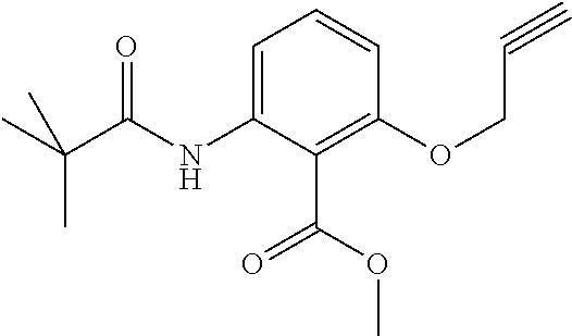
C1(NC(C(C)(C)C)=O)=CC=CC(OCC#C)=C1C(=O)OC
